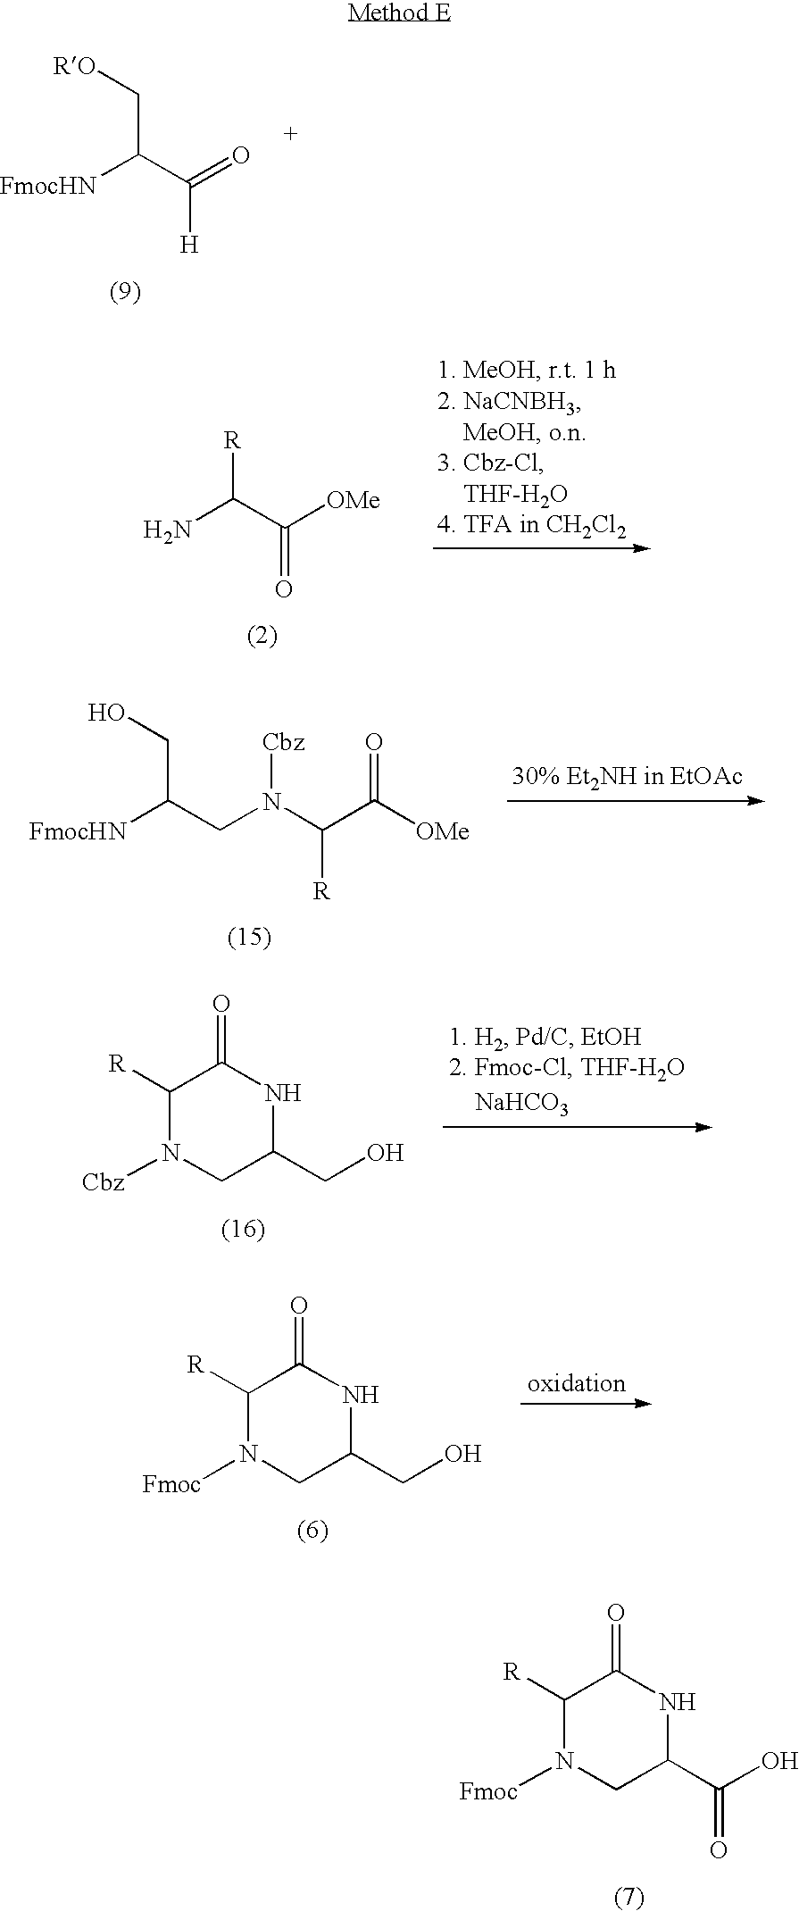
[RO]CC(C(=O)[H])[FmocHN].[R]C(C([OMe])=O)N.OCC(CN(C(C([OMe])=O)[R])[Cbz])[FmocHN].C1([R])N([Cbz])CC(CO)NC1=O.[NaHCO3].C1([R])N([Fmoc])CC(CO)NC1=O.C1([R])N([Fmoc])CC(C(O)=O)NC1=O
